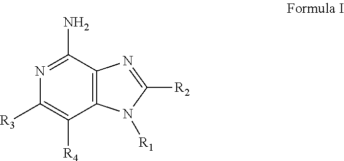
C1(N)=NC([R3])=C([R4])C2=C1N=C([R2])N2[R1]
